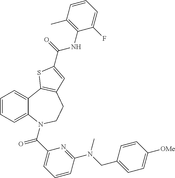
C1=CC=C2C(=C1)C1=C(CCN2C(C2=CC=CC(N(CC3=CC=C([OMe])C=C3)C)=N2)=O)C=C(C(NC2=C(C)C=CC=C2F)=O)S1
